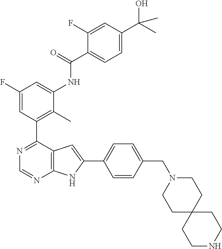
C12=C(C(C3=C(C)C(NC(C4=CC=C(C(O)(C)C)C=C4F)=O)=CC(F)=C3)=NC=N1)C=C(C1=CC=C(CN3CCC4(CC3)CCNCC4)C=C1)N2
